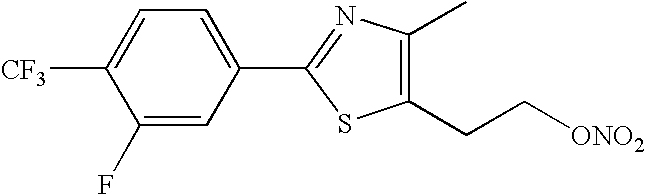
C1([CF3])=CC=C(C2=NC(C)=C(CC[ONO2])S2)C=C1F
